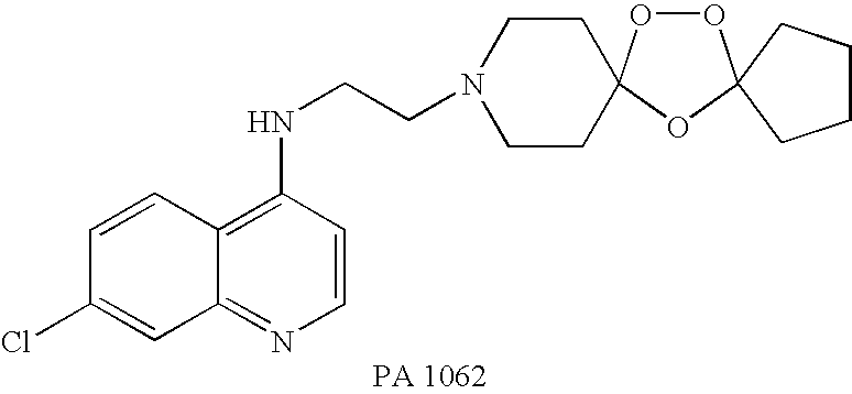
C1=CC(Cl)=CC2=NC=CC(NCCN3CCC4(CC3)OOC3(O4)CCCC3)=C12
